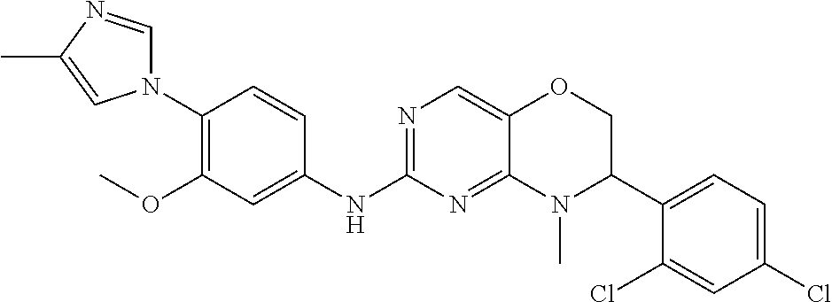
C1(N2C=NC(C)=C2)=C(OC)C=C(NC2=NC=C3C(=N2)N(C)C(C2=CC=C(Cl)C=C2Cl)CO3)C=C1
